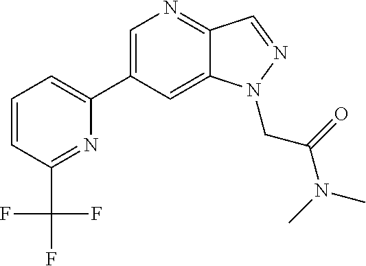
C1(C2=CC=CC(C(F)(F)F)=N2)=CN=C2C(=C1)N(CC(=O)N(C)C)N=C2
